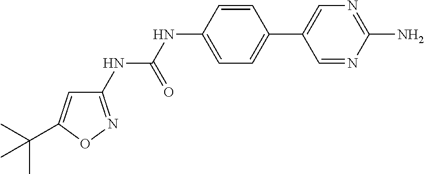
C1=CC(C2=CN=C(N)N=C2)=CC=C1NC(NC1=NOC(C(C)(C)C)=C1)=O
